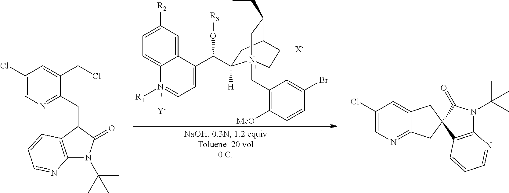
C12=CC([R2])=CC=C1N([R1])=CC=C2C(O[R3])C1([H])CC2C(C=C)CN1(CC1=C([MeO])C=CC(Br)=C1)CC2.[X-].[Y].C1(Cl)=CN=C(CC2C3=C(N(C(C)(C)C)C2=O)N=CC=C3)C(CCl)=C1.C1(Cl)=CN=C2C(=C1)CC1(C2)C2=C(N(C(C)(C)C)C1=O)N=CC=C2
